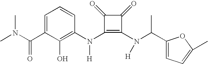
C(C1=CC=CC(N(C2=C(N([H])C(C3=CC=C(C)O3)C)C(=O)C2=O)[H])=C1O)(=O)N(C)C
